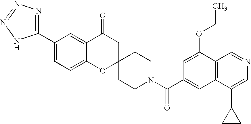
C12=CC=C(C3=NN=NN3)C=C1C(=O)CC1(O2)CCN(C(C2=CC3=C(C(OCC)=C2)C=NC=C3C2CC2)=O)CC1
